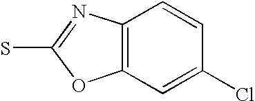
C12=C(C=C(Cl)C=C1)OC(S)=N2
